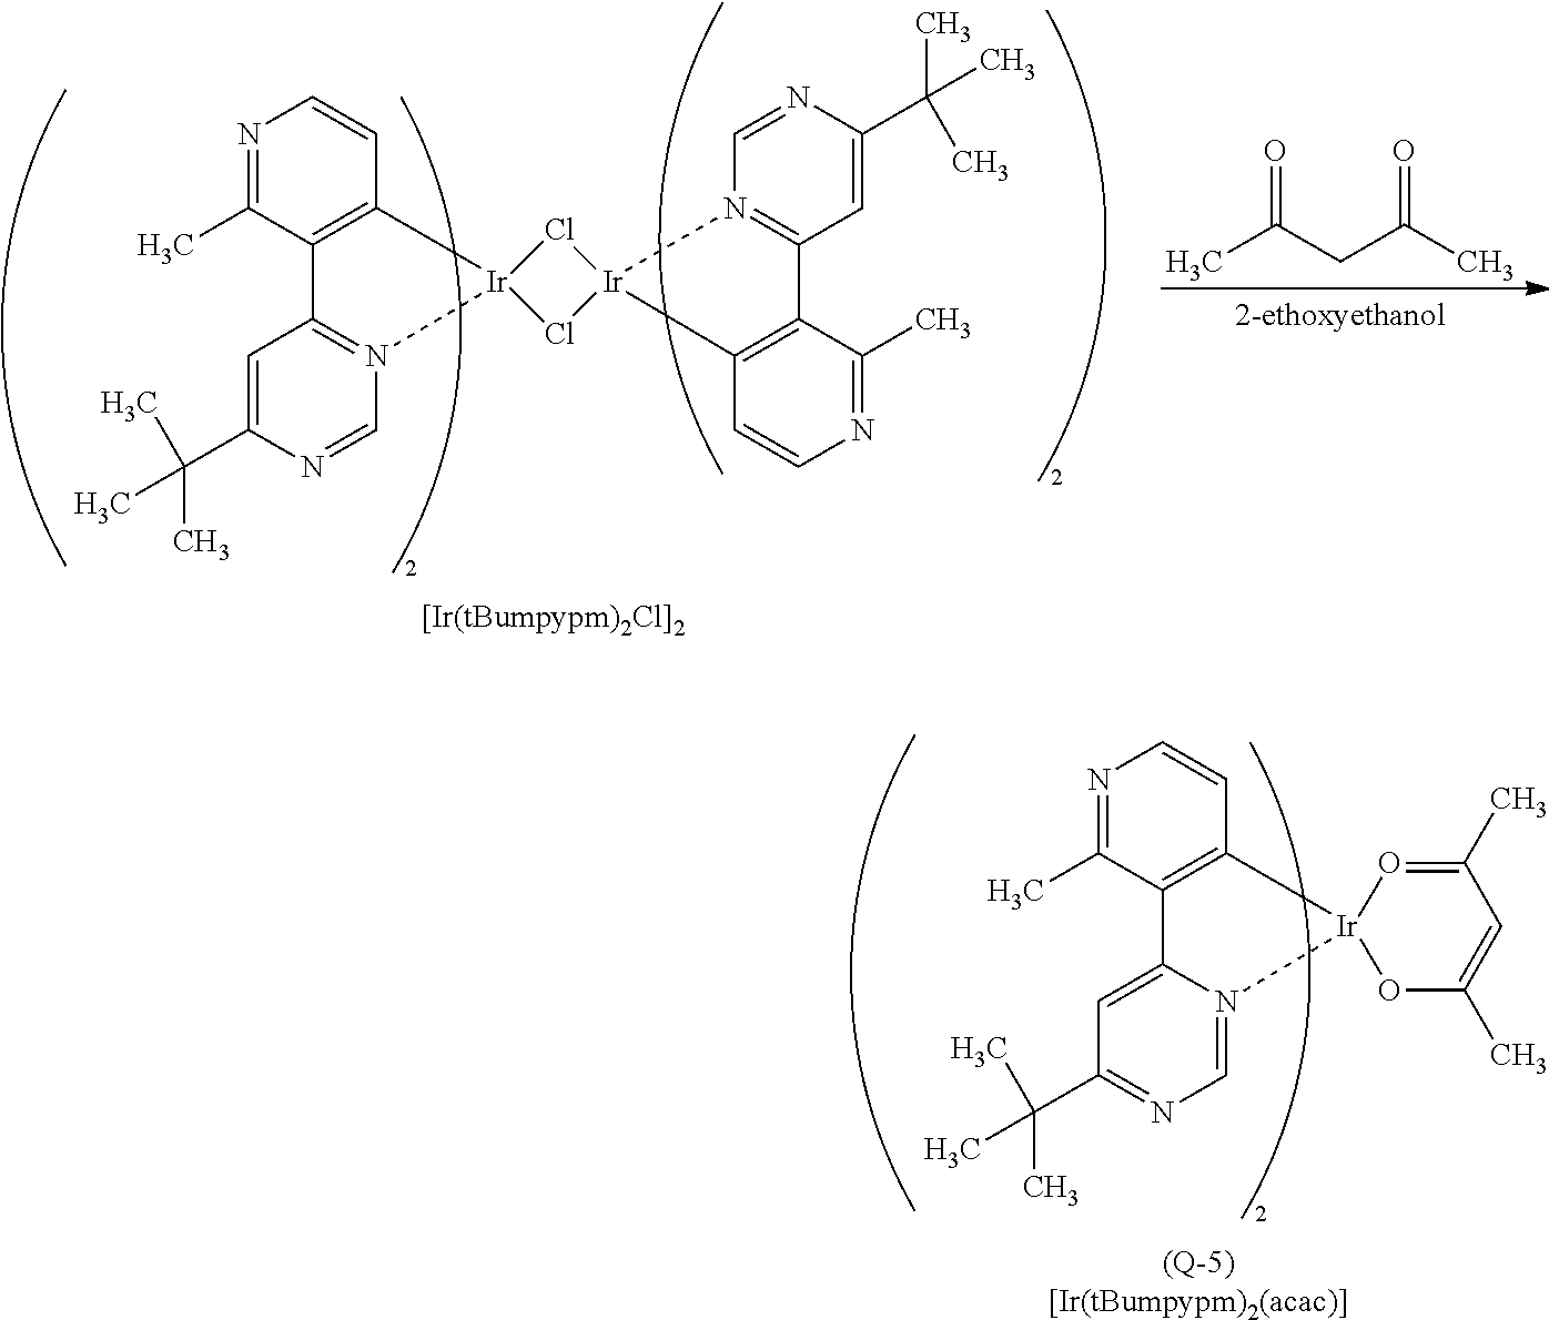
C1=NC(C(C)(C)C)=CC2=N1[Ir]1(C3=C2C(C)=NC=C3)Cl[Ir]2(C3=C(C(C)=NC=C3)C3=N2C=NC(C(C)(C)C)=C3)Cl1.O=C(CC(C)=O)C.C1=N2C(=CC(C(C)(C)C)=N1)C1=C(C=CN=C1C)[Ir]21OC(C)=CC(C)=O1
